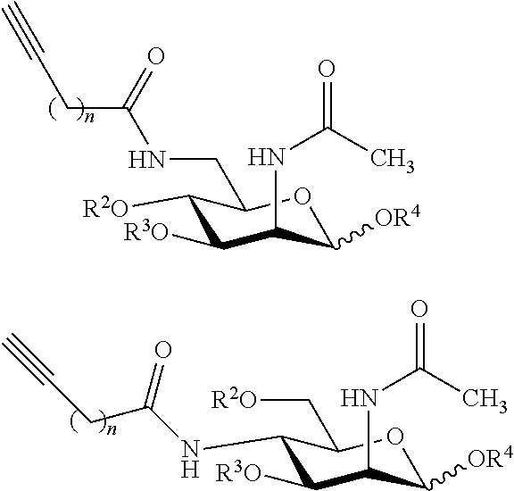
C1([R2O])C([R3O])C(NC(C)=O)C([OR4])OC1CNC(CC#C)=O.C1(NC(CC#C)=O)C([R3O])C(NC(C)=O)C([OR4])OC1C[R2O]
